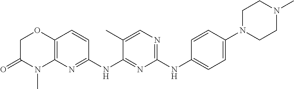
C1(NC2=CC=C(N3CCN(C)CC3)C=C2)=NC=C(C)C(NC2=NC3=C(C=C2)OCC(=O)N3C)=N1
